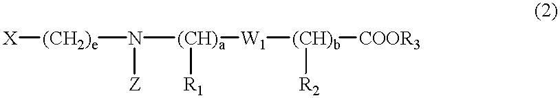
[(CH2)e](N([(CH)a]([R1])[W1][(CH)b]([COOR3])[R2])[Z])[X]
